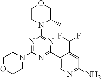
C1OCCN(C2=NC(N3C(C)COCC3)=NC(C3=CN=C(N)C=C3C(F)F)=N2)C1
